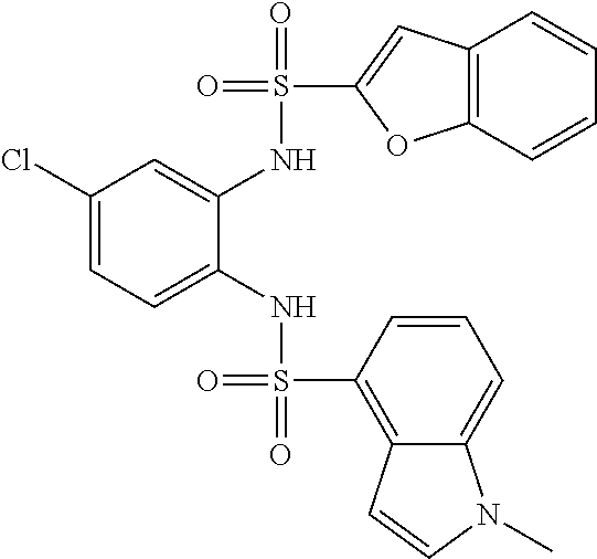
C1(Cl)=CC=C(NS(=O)(C2=C3C(=CC=C2)N(C)C=C3)=O)C(NS(=O)(C2=CC3=C(O2)C=CC=C3)=O)=C1
